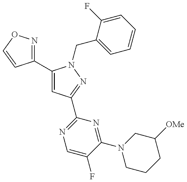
C1(C2=CC(C3=NC=C(F)C(N4CCCC([OMe])C4)=N3)=NN2CC2=CC=CC=C2F)=NOC=C1
